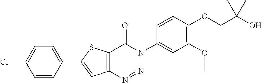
C1=CC(C2=CC3=C(S2)C(=O)N(C2=CC(OC)=C(OCC(O)(C)C)C=C2)N=N3)=CC=C1Cl
